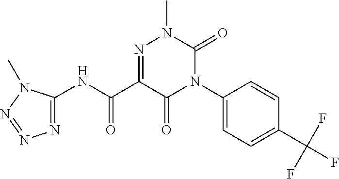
N1(C2=CC=C(C(F)(F)F)C=C2)C(=O)N(C)N=C(C(NC2=NN=NN2C)=O)C1=O
